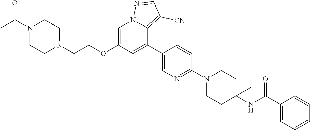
C1=C(OCCN2CCN(C(C)=O)CC2)C=C(C2=CN=C(N3CCC(NC(C4=CC=CC=C4)=O)(C)CC3)C=C2)C2=C([CN])C=NN12
